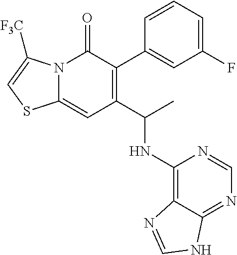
C1=C(F)C=C(C2=C(C(C)NC3=C4C(=NC=N3)NC=N4)C=C3N(C2=O)C([F3C])=CS3)C=C1
